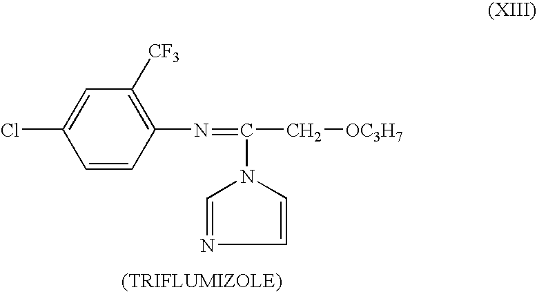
C1=C(Cl)C=CC(N=C(C[OC3H7])N2C=NC=C2)=C1[CF3]
